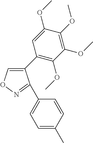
C1(C2=C(OC)C(OC)=C(OC)C(OC)=C2)=CON=C1C1=CC=C(C)C=C1
